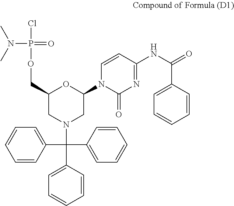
C1=CC(C(C2=CC=CC=C2)(N2CC(N3C(=O)N=C(NC(=O)C4=CC=CC=C4)C=C3)OC(COP(Cl)(=O)N(C)C)C2)C2=CC=CC=C2)=CC=C1
